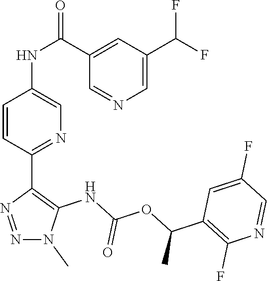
N1(C)N=NC(C2=NC=C(NC(C3=CC(C(F)F)=CN=C3)=O)C=C2)=C1NC(OC(C1=C(F)N=CC(F)=C1)C)=O
